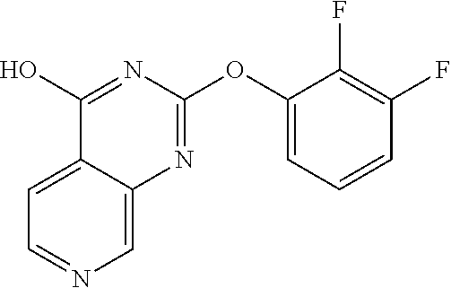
C1=NC=C2C(=C1)C(O)=NC(OC1=CC=CC(F)=C1F)=N2
